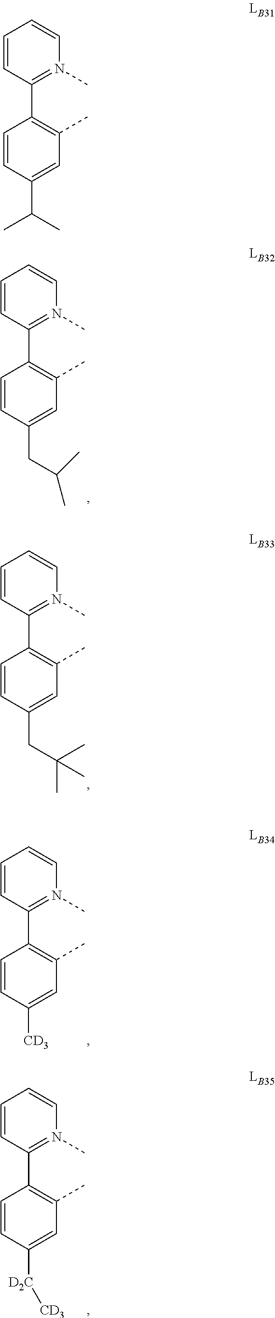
C1=CC(C2=C(C)C=C(C(C)C)C=C2)=N(C)C=C1.C1=CC(C2=C(C)C=C(CC(C)(C)C)C=C2)=N(C)C=C1.C1=CC(C2=C(C)C=C([D2C][CD3])C=C2)=N(C)C=C1.C1=CC(C2=C(C)C=C([CD3])C=C2)=N(C)C=C1.C1=CC(C2=C(C)C=C(CC(C)C)C=C2)=N(C)C=C1
